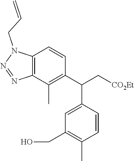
OCC1=C(C)C=CC(C(C2=C(C)C3=C(C=C2)N(CC=C)N=N3)C[CO2Et])=C1
